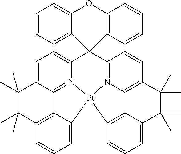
C12(C3=CC=C4C5=N3[Pt]3(N6=C1C=CC1=C6C6=C3C=CC=C6C(C)(C)C1(C)C)C1=CC=CC(=C51)C(C)(C)C4(C)C)C1=C(OC3=CC=CC=C23)C=CC=C1
